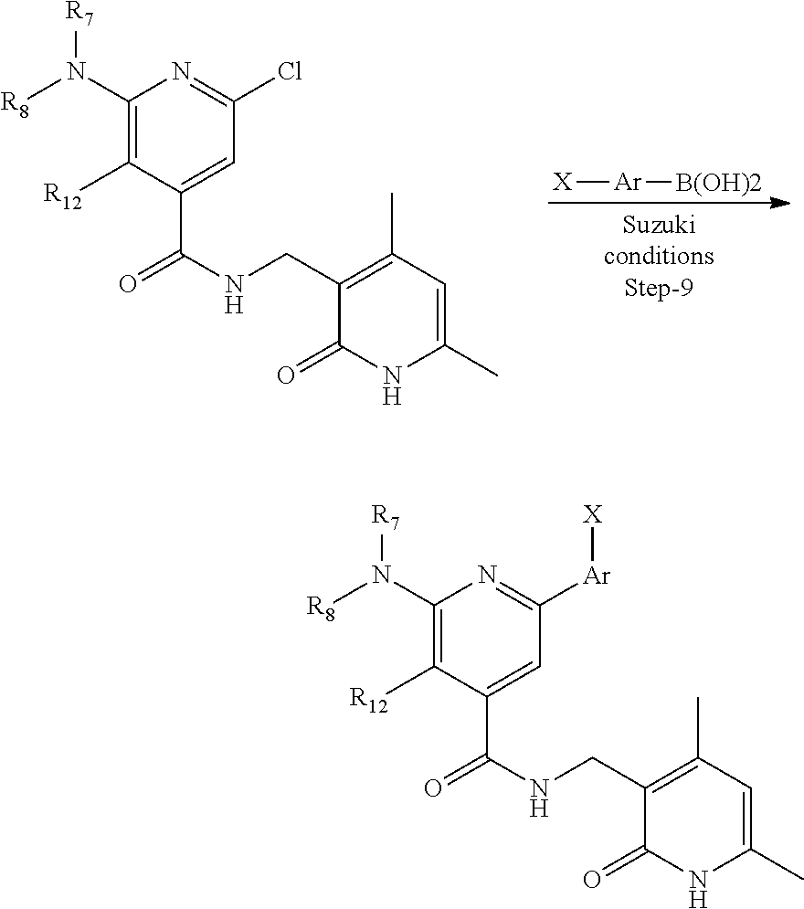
C1(N([R7])[R8])=C([R12])C(C(NCC2=C(C)C=C(C)NC2=O)=O)=CC(Cl)=N1.[X][Ar][B(OH)2].C1(N([R7])[R8])=C([R12])C(C(NCC2=C(C)C=C(C)NC2=O)=O)=CC([Ar][X])=N1
